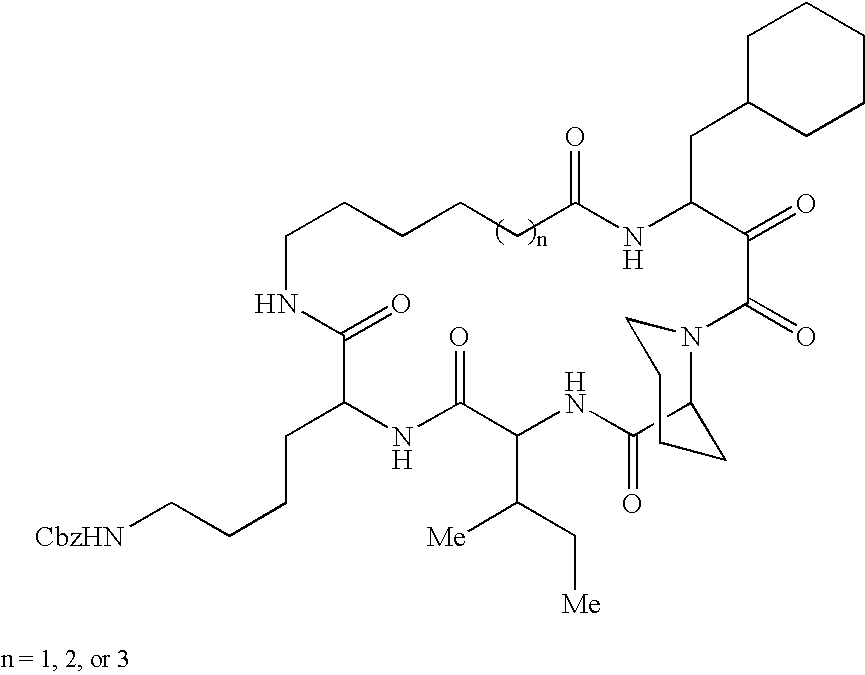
[CbzHN]CCCCC1NC(=O)C(C([Me])C[Me])NC(=O)C2CCCCN2C(=O)C(=O)C(CC2CCCCC2)NC(=O)CCCCCNC1=O
